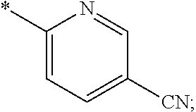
C1([CN])=CC=C(*)N=C1
